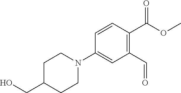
C(C1CCN(C2=CC(C=O)=C(C(OC)=O)C=C2)CC1)O
